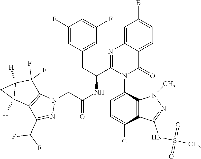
C1=C(N2C(=O)C3=CC=C(Br)C=C3N=C2C(NC(CN2C3=C(C(C(F)F)=N2)C2([H])C([H])(C3(F)F)C2)=O)CC2=CC(F)=CC(F)=C2)C2=C(C(Cl)=C1)C(NS(C)(=O)=O)=NN2C
